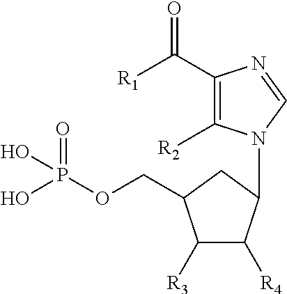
C1([R3])C([R4])C(N2C([R2])=C(C([R1])=O)N=C2)CC1COP(O)(=O)O
